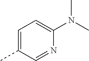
C1=C(C)C=NC(N(C)C)=C1
